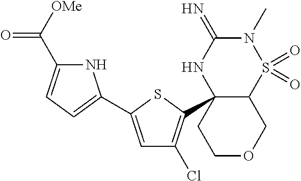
C12S(=O)(=O)N(C)C(=N)NC1(C1=C(Cl)C=C(C3=CC=C(C([OMe])=O)N3)S1)CCOC2
